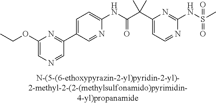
N1=CC=C(C(C(NC2=CC=C(C3=NC(OCC)=CN=C3)C=N2)=O)(C)C)N=C1NS(=O)(=O)C
